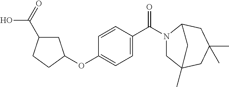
C1C(C(O)=O)CCC1OC1=CC=C(C(N2CC3(C)CC(C)(C)CC2C3)=O)C=C1
